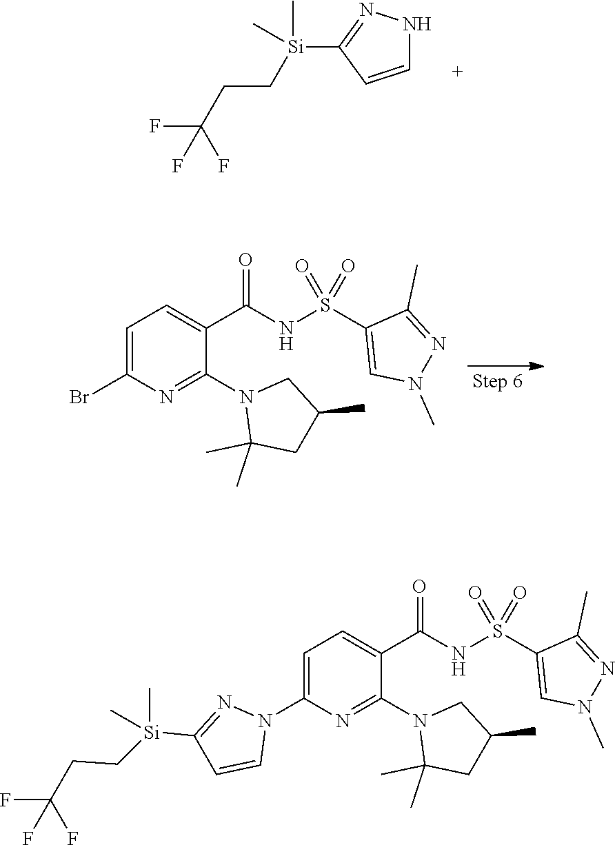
FC(F)(CC[Si](C)(C)C1=NNC=C1)F.N1(C2=NC(Br)=CC=C2C(NS(=O)(C2=CN(C)N=C2C)=O)=O)C(C)(C)CC(C)C1.N1(C2=NC(N3N=C([Si](CCC(F)(F)F)(C)C)C=C3)=CC=C2C(NS(=O)(C2=CN(C)N=C2C)=O)=O)C(C)(C)CC(C)C1
